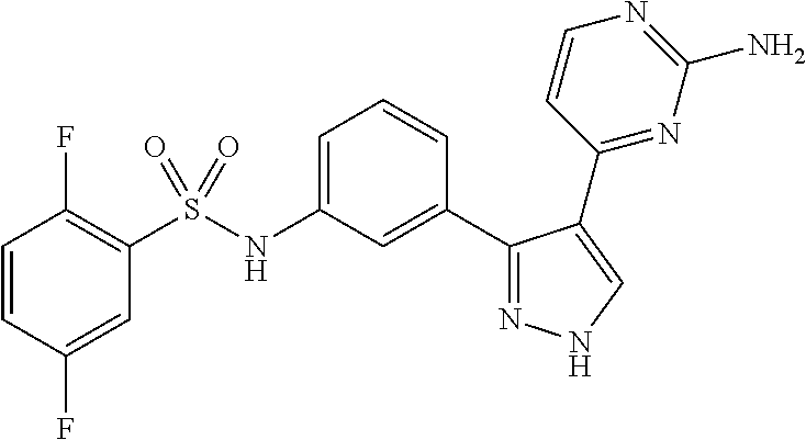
C1=C(NS(C2=C(F)C=CC(F)=C2)(=O)=O)C=C(C2=NNC=C2C2=NC(N)=NC=C2)C=C1
